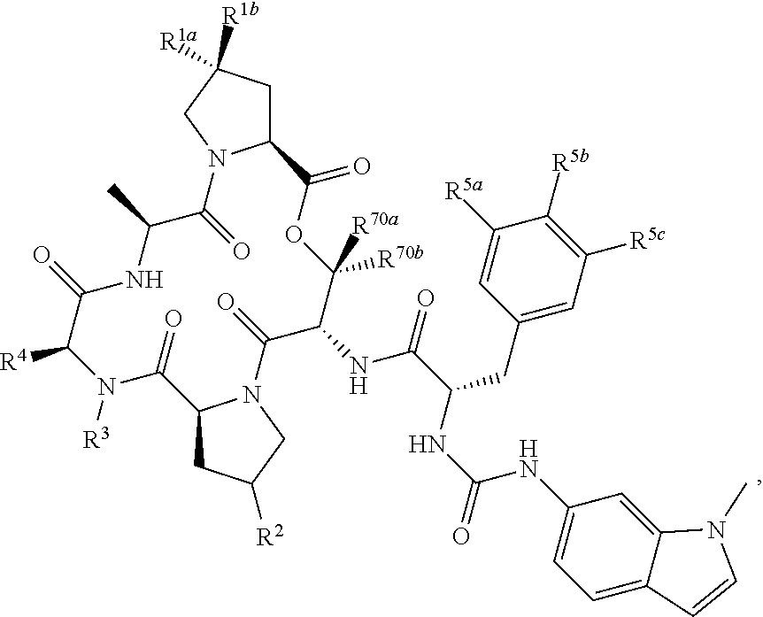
C1C([R1a])([R1b])CN2C1C(=O)OC([R70b])([R70a])C(NC(=O)C(NC(=O)NC1=CC=C3C(=C1)N(C)C=C3)CC1=CC([R5c])=C([R5b])C([R5a])=C1)C(=O)N1C(CC([R2])C1)C(=O)N([R3])C([R4])C(=O)NC(C)C2=O
